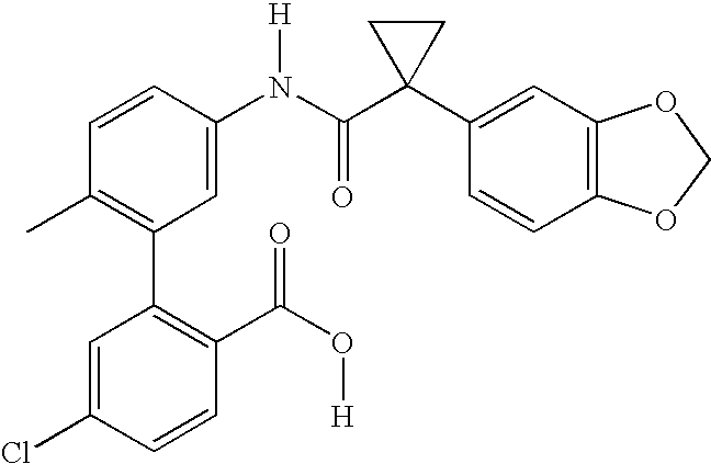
C1=CC(N(C(C2(C3=CC4=C(C=C3)OCO4)CC2)=O)[H])=CC(C2=C(C(O[H])=O)C=CC(Cl)=C2)=C1C
